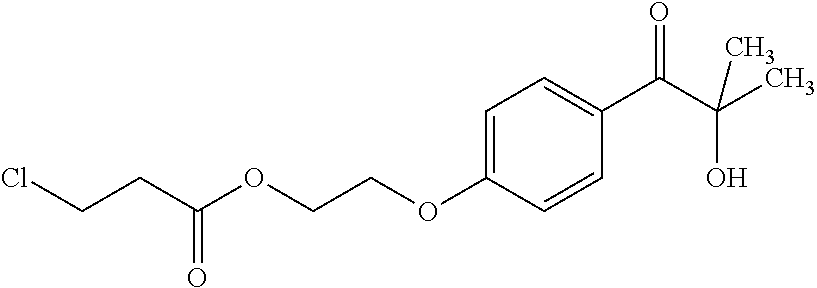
C1=C(OCCOC(CCCl)=O)C=CC(C(C(C)(O)C)=O)=C1
